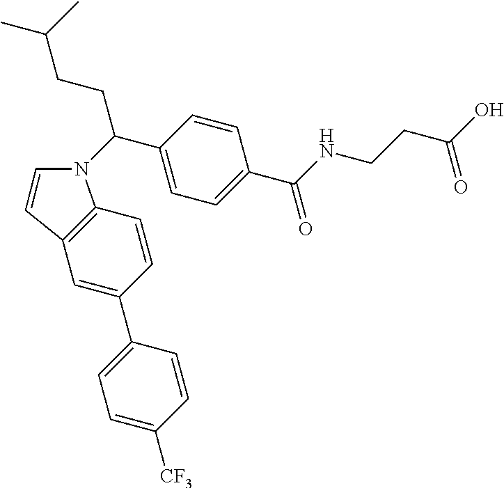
C1=CC2=C(C=C1C1=CC=C([CF3])C=C1)C=CN2C(CCC(C)C)C1=CC=C(C(=O)NCCC(=O)O)C=C1
